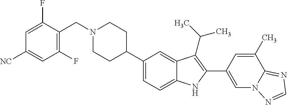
C1(C2CCN(CC3=C(F)C=C([NC])C=C3F)CC2)=CC=C2C(=C1)C(C(C)C)=C(C1=CN3C(=NC=N3)C(C)=C1)N2
